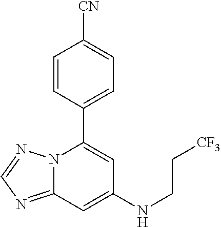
C12=NC=NN1C(C1=CC=C([CN])C=C1)=CC(NCC[CF3])=C2
